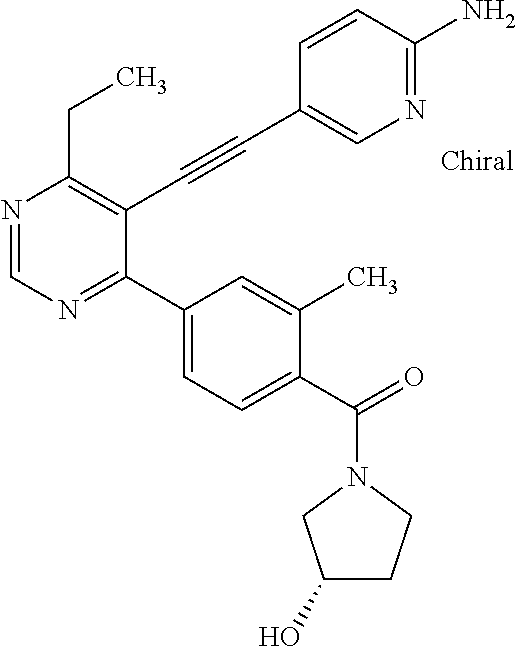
N1=CN=C(C2=CC=C(C(=O)N3CCC(O)C3)C(C)=C2)C(C#CC2=CN=C(N)C=C2)=C1CC
